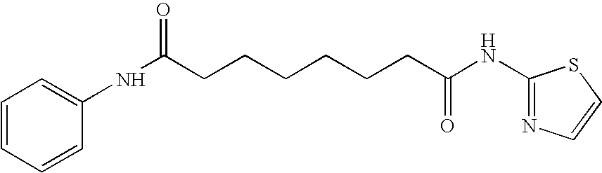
C1=CC=CC(NC(=O)CCCCCCC(=O)NC2=NC=CS2)=C1
